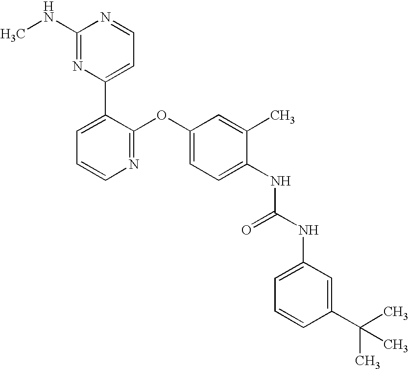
C1(NC)=NC(C2=CC=CN=C2OC2=CC=C(NC(NC3=CC=CC(C(C)(C)C)=C3)=O)C(C)=C2)=CC=N1
